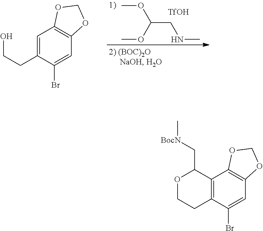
COC(CNC)OC.[TfOH].C1=C(CCO)C(Br)=CC2=C1OCO2.C12=C(C(Br)=CC3=C1OCO3)CCOC2C[BocN]C
